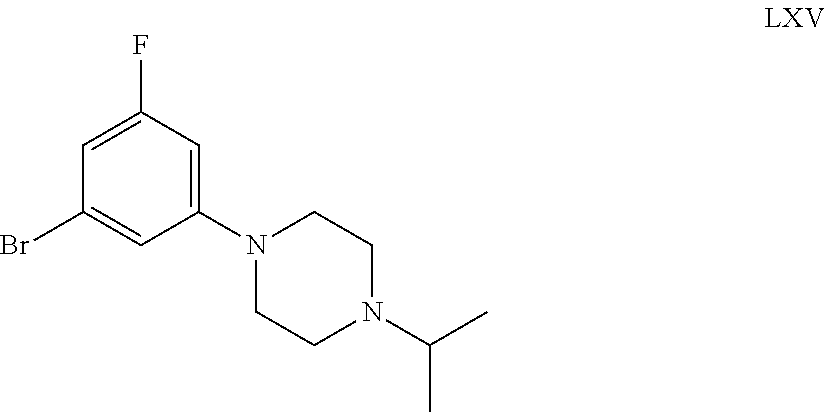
C1(Br)=CC(N2CCN(C(C)C)CC2)=CC(F)=C1
